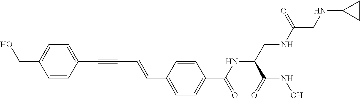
C(C1=CC=C(C(NC(CNC(CNC2CC2)=O)C(NO)=O)=O)C=C1)=CC#CC1=CC=C(CO)C=C1
